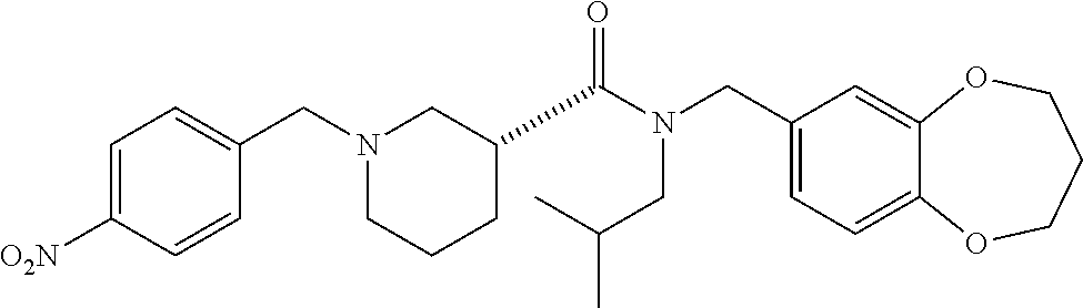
C1(CN(C(=O)C2CCCN(CC3=CC=C([O2N])C=C3)C2)CC(C)C)=CC=C2C(=C1)OCCCO2
